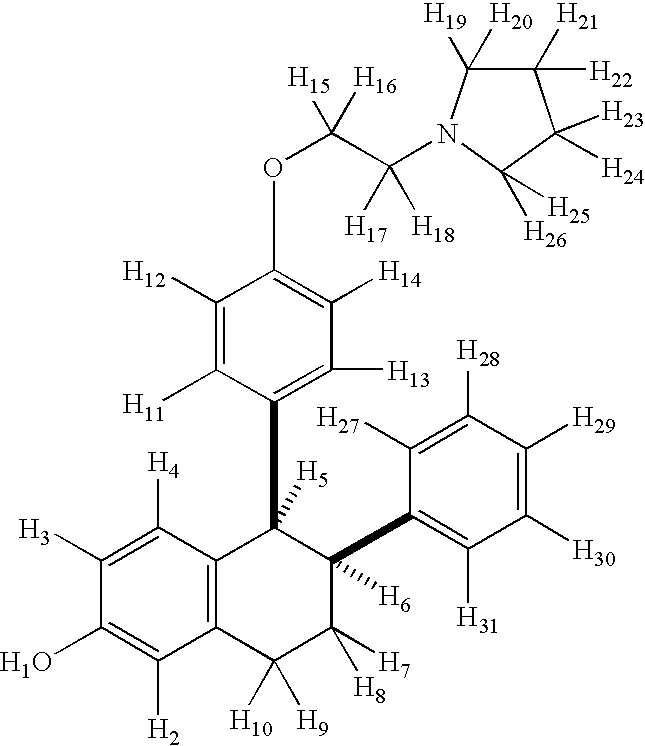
C1([H12])=C([H11])C(C2([H5])C3=C(C([H9])([H10])C([H8])([H7])C2(C2=C([H31])C([H30])=C([H29])C([H28])=C2[H27])[H6])C([H2])=C(O)C([H3])=C3[H4])=C([H13])C([H14])=C1OC(C(N1C([H20])([H19])C([H22])([H21])C([H23])([H24])C1([H26])[H25])([H17])[H18])([H16])[H15]
